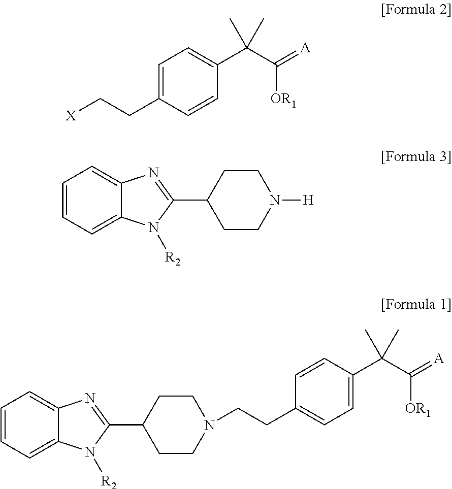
C1=C(CC[X])C=CC(C(C(=[A])[OR1])(C)C)=C1.C1=CC=C2C(=C1)N=C(C1CCN([H])CC1)N2[R2].C1=CC=C2C(=C1)N=C(C1CCN(CCC3=CC=C(C(C([OR1])=[A])(C)C)C=C3)CC1)N2[R2]
